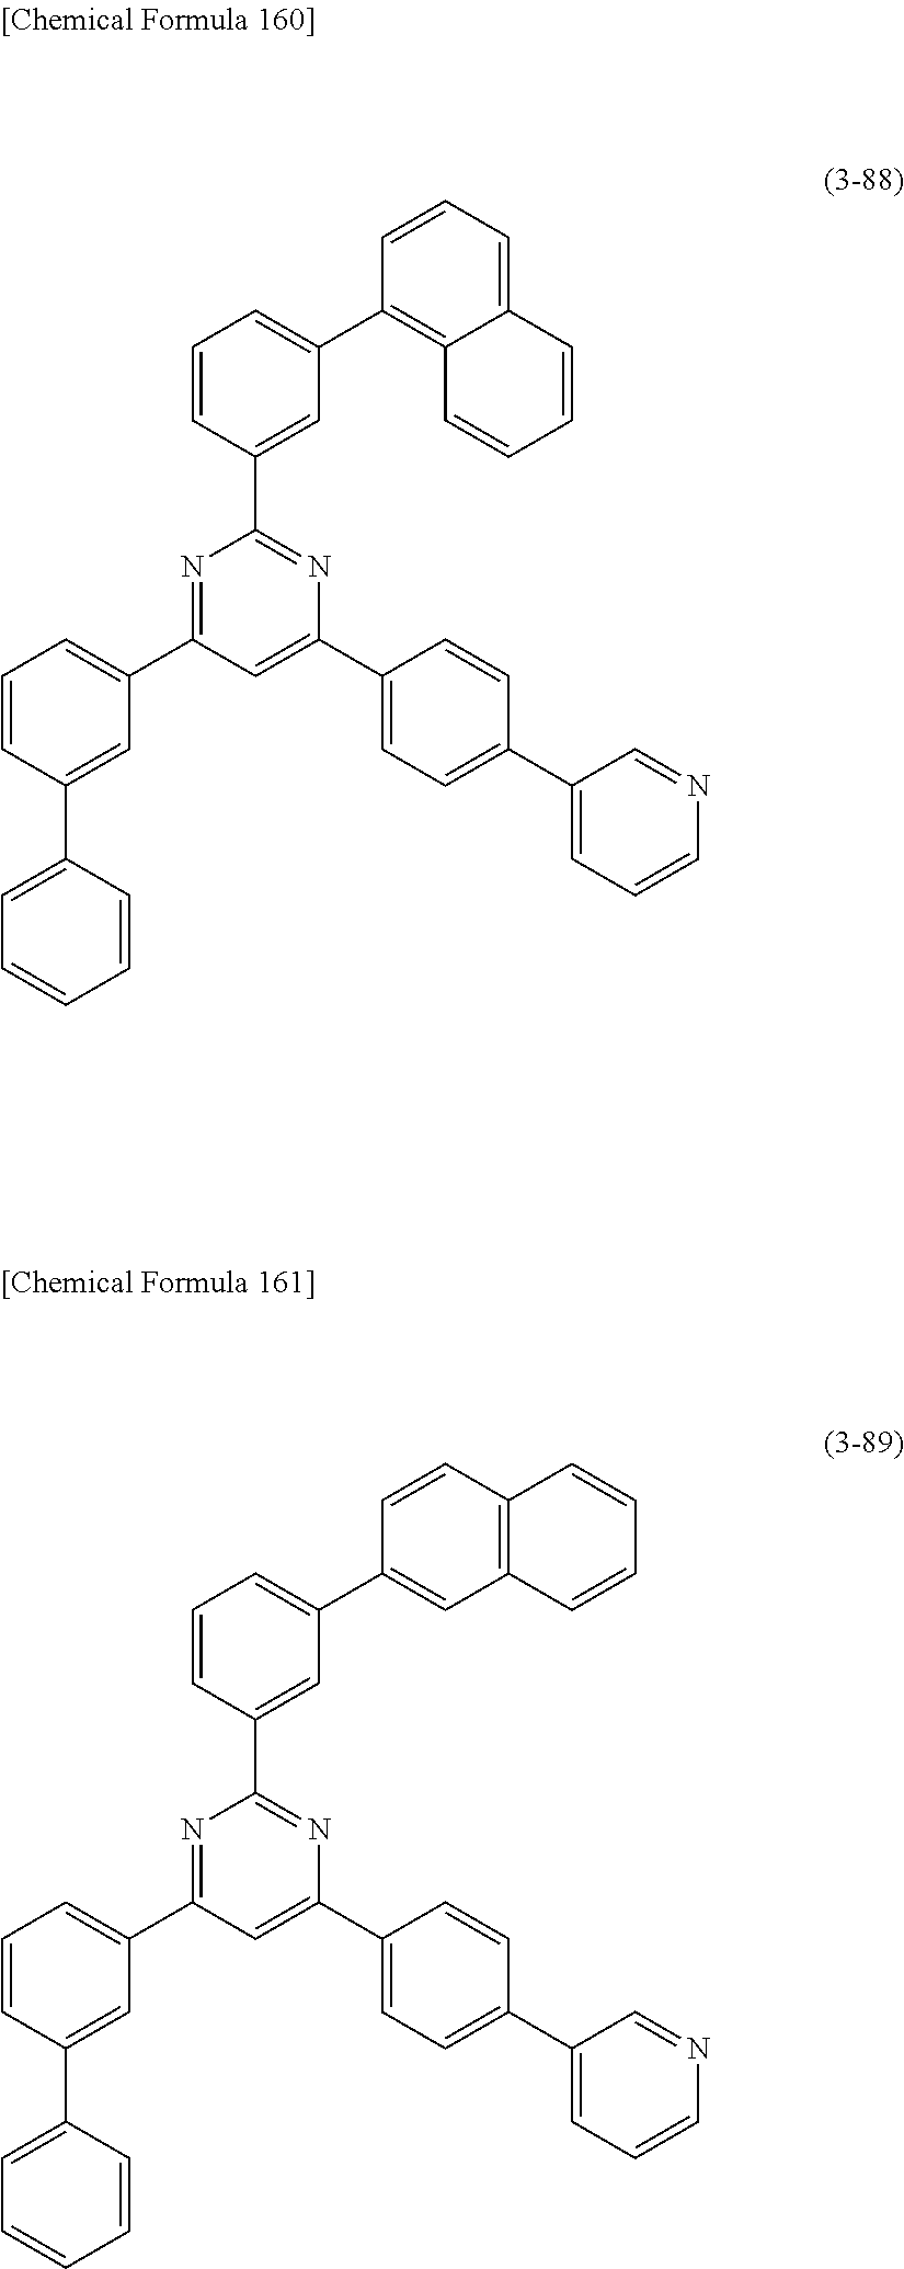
N1=C(C2=CC=CC(C3=CC=CC=C3)=C2)C=C(C2=CC=C(C3=CC=CN=C3)C=C2)N=C1C1=CC(C2=C3C(=CC=C2)C=CC=C3)=CC=C1.N1=C(C2=CC=CC(C3=CC=CC=C3)=C2)C=C(C2=CC=C(C3=CC=CN=C3)C=C2)N=C1C1=CC(C2=CC3=C(C=C2)C=CC=C3)=CC=C1
